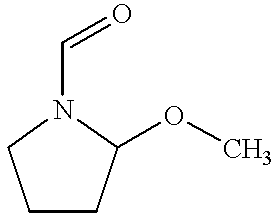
C1CC(OC)N(C=O)C1
